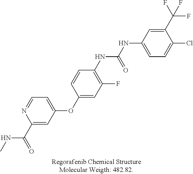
CNC(C1=CC(OC2=CC(F)=C(NC(NC3=CC=C(Cl)C(C(F)(F)F)=C3)=O)C=C2)=CC=N1)=O
